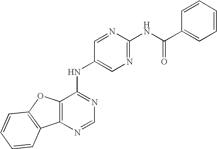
C12=C(N=CN=C1NC1=CN=C(NC(C3=CC=CC=C3)=O)N=C1)C1=C(O2)C=CC=C1
